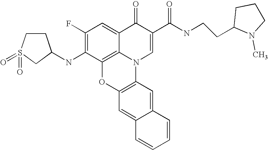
C1(F)=C(NC2CCS(=O)(=O)C2)C2=C3C(=C1)C(=O)C(C(NCCC1N(C)CCC1)=O)=CN3C1=C(O2)C=C2C(=C1)C=CC=C2
